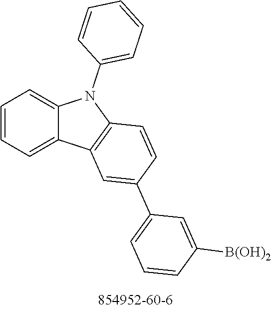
C1=CC=C2C(=C1)N(C1=CC=CC=C1)C1=C2C=C(C2=CC=CC([B(OH)2])=C2)C=C1
